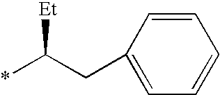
C1=C(CC(*)[Et])C=CC=C1
